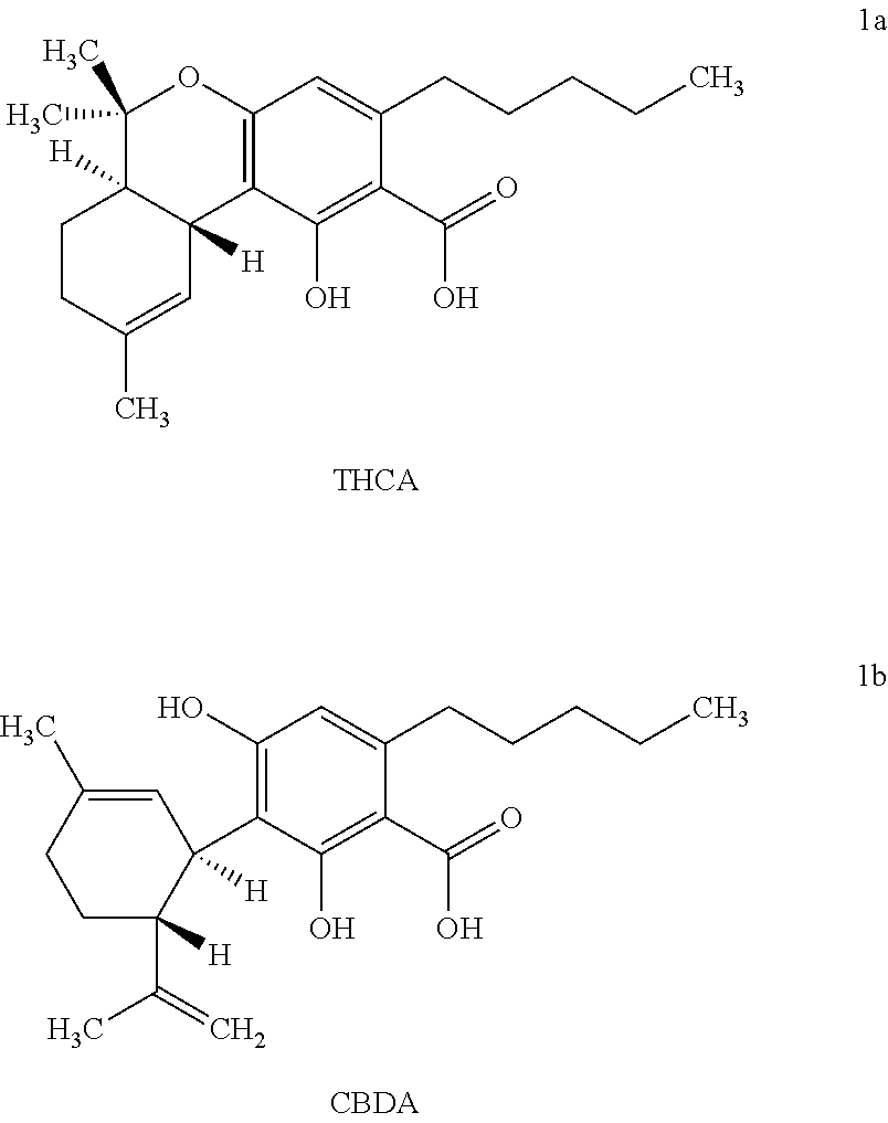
C1CC(C)=CC2([H])C1([H])C(C)(C)OC1=C2C(O)=C(C(=O)O)C(CCCCC)=C1.C1(C2([H])C=C(C)CCC2(C(=C)C)[H])=C(O)C=C(CCCCC)C(C(=O)O)=C1O
